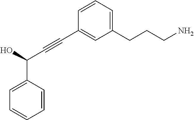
C1=CC(C(O)C#CC2=CC(CCCN)=CC=C2)=CC=C1
